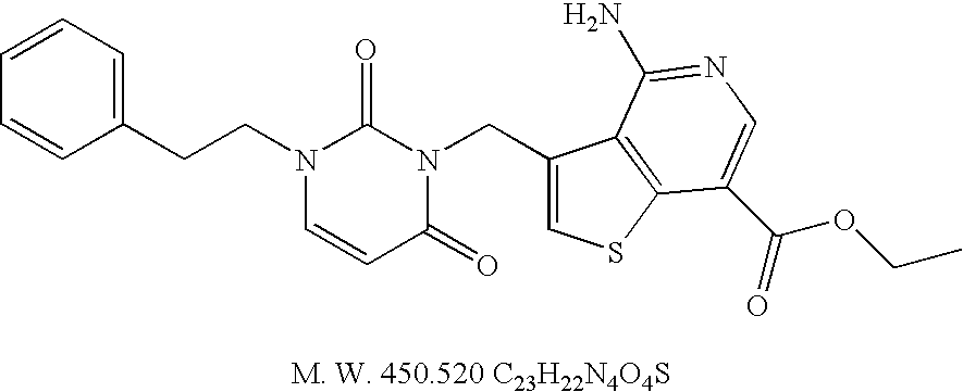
C1=CC=C(CCN2C(=O)N(CC3=CSC4=C3C(N)=NC=C4C(OCC)=O)C(=O)C=C2)C=C1
